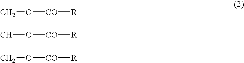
C(C(O[CO][R])CO[CO][R])O[CO][R]
